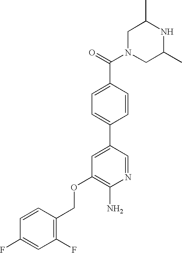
C1N(C(=O)C2=CC=C(C3=CC(OCC4=C(F)C=C(F)C=C4)=C(N)N=C3)C=C2)CC(C)NC1C
